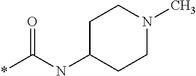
C1C(NC(*)=O)CCN(C)C1
